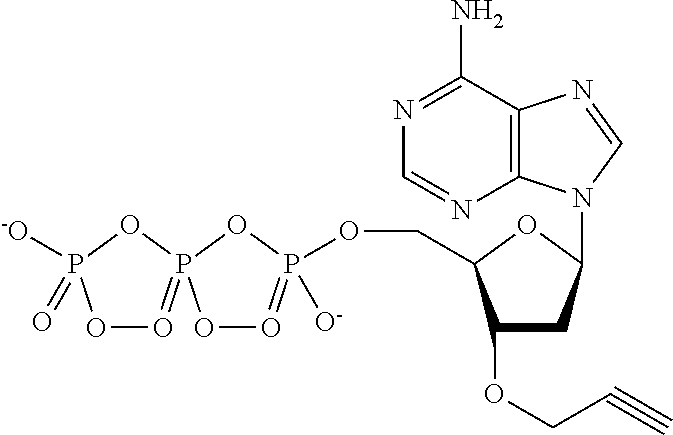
C1(OCC#C)CC(N2C3=C(C(N)=NC=N3)N=C2)OC1COP1([O-])=OOP2(=OOP([-O])(=O)O2)O1
